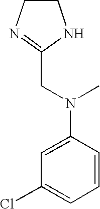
C1CN=C(CN(C2=CC(Cl)=CC=C2)C)N1
